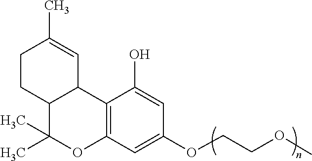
C12=C(C=C(OCCOC)C=C1O)OC(C)(C)C1C2C=C(C)CC1
